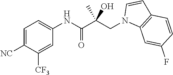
C1=C([NC])C([CF3])=CC(NC(C(CN2C3=C(C=C2)C=CC(F)=C3)(O)C)=O)=C1
